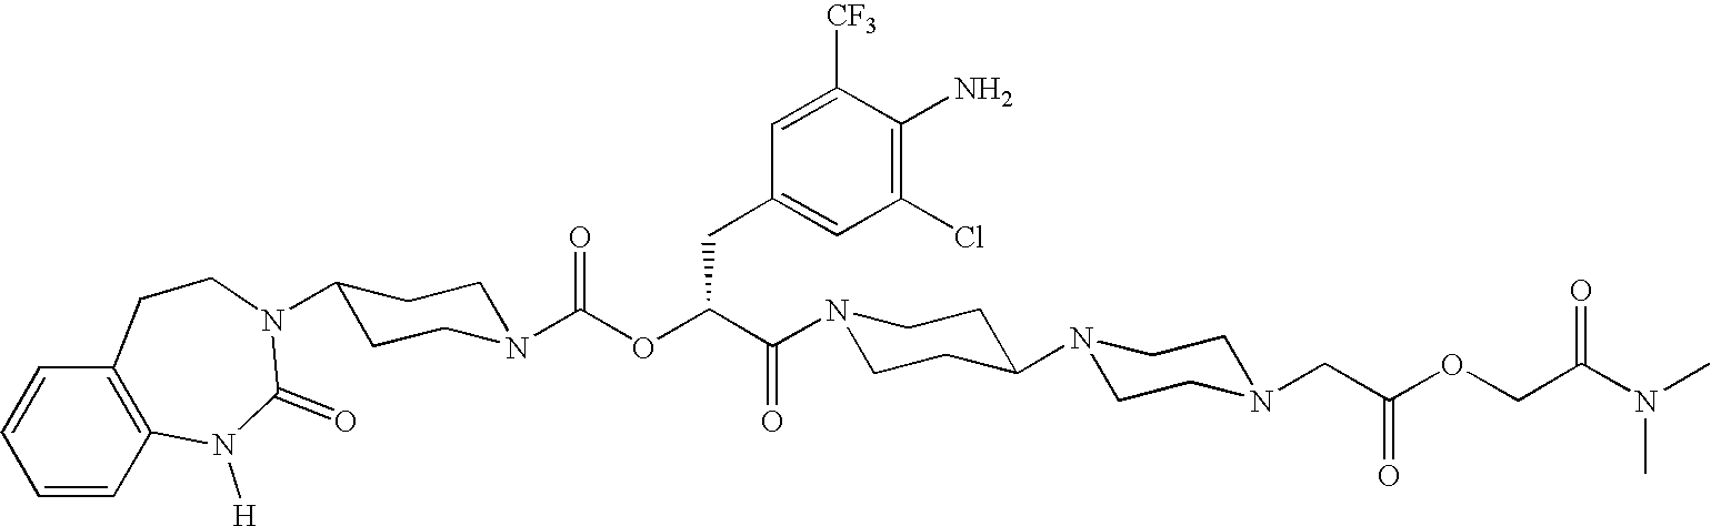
C1=CC2=C(C=C1)CCN(C1CCN(C(OC(C(N3CCC(N4CCN(CC(OCC(N(C)C)=O)=O)CC4)CC3)=O)CC3=CC(Cl)=C(N)C([CF3])=C3)=O)CC1)C(=O)N2[H]
